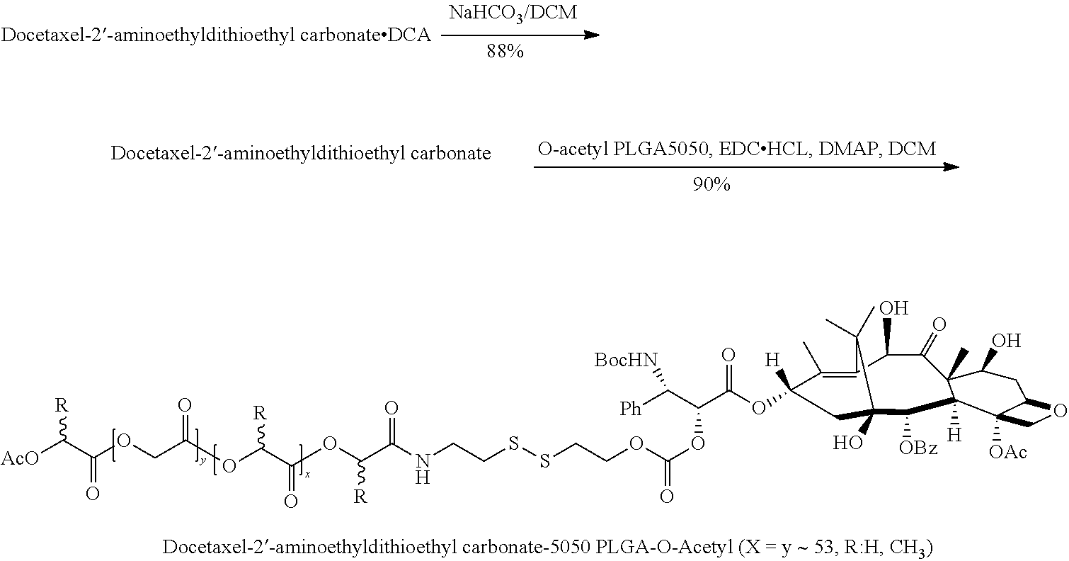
[Ph]C(C(C(OC1([H])C(C)=C2C(O)C(=O)C3(C)C(O)CC4C([OAc])(C3([H])C([OBz])C(O)(C1)C2(C)C)CO4)=O)OC(OCCSSCCNC(C(OC(C(OC(COC(C([AcO])[R])=O)=O)[R])=O)[R])=O)=O)[BocHN]
